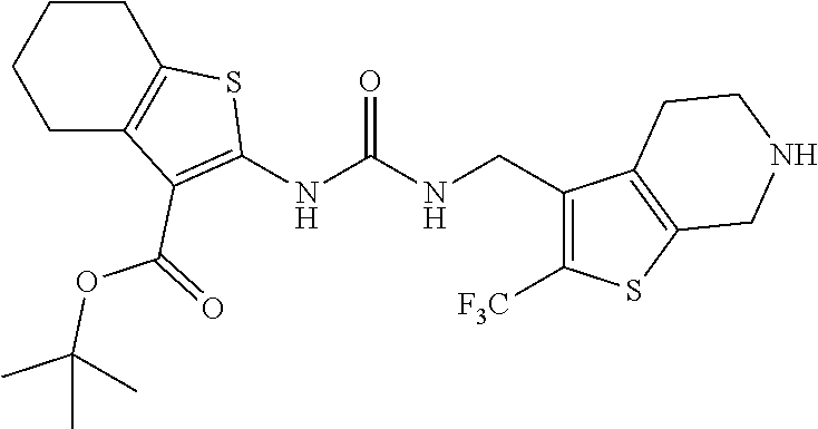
C1CC2=C(CC1)SC(NC(NCC1=C([F3C])SC3=C1CCNC3)=O)=C2C(OC(C)(C)C)=O
